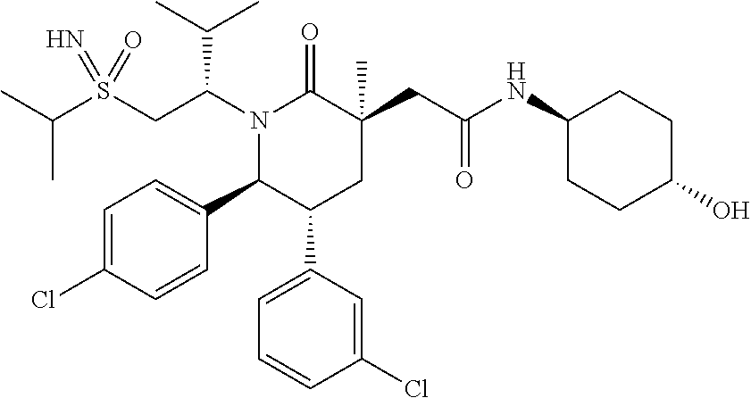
S(CC(N1C(=O)C(CC(=O)NC2CCC(O)CC2)(C)CC(C2=CC=CC(Cl)=C2)C1C1=CC=C(Cl)C=C1)C(C)C)(=N)(=O)C(C)C
